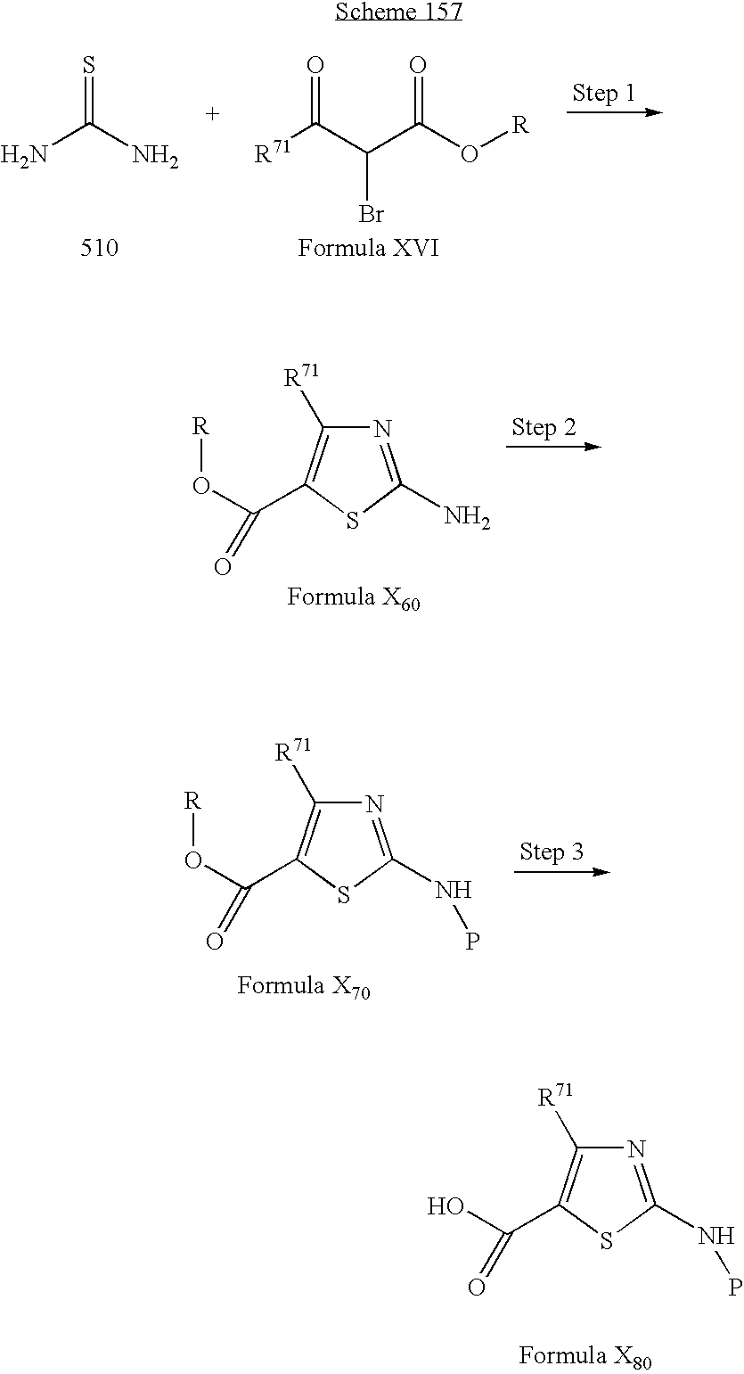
NC(N)=S.[R71]C(C(C(O[R])=O)Br)=O.N1=C(N)SC(C(O[R])=O)=C1[R71].N1=C(NP)SC(C(O[R])=O)=C1[R71].N1=C(NP)SC(C(O)=O)=C1[R71]
